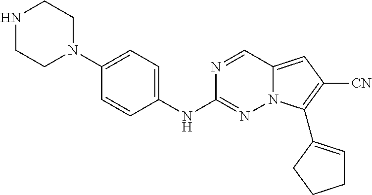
N1CCN(C2=CC=C(NC3=NN4C(=CC([CN])=C4C4=CCCC4)C=N3)C=C2)CC1
